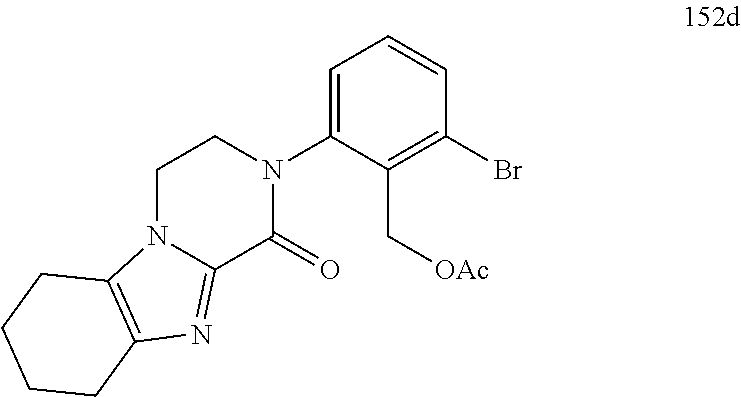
C1=C(N2CCN3C(=NC4=C3CCCC4)C2=O)C(C[OAc])=C(Br)C=C1
